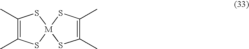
C1(C)=C(C)S[M]2(S1)SC(C)=C(C)S2
